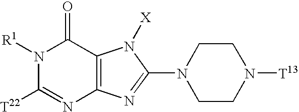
N1([R1])C([T22])=NC2=C(C1=O)N([X])C(N1CCN([T13])CC1)=N2
